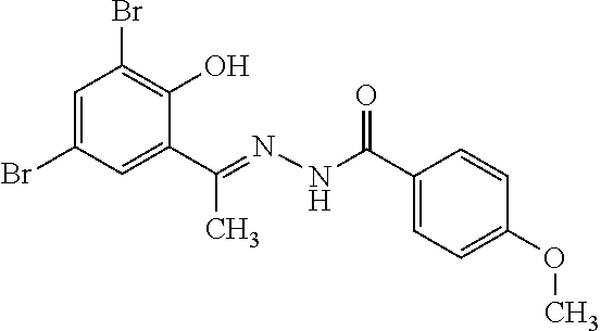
C1=C(Br)C=C(C(=NNC(C2=CC=C(OC)C=C2)=O)C)C(O)=C1Br
